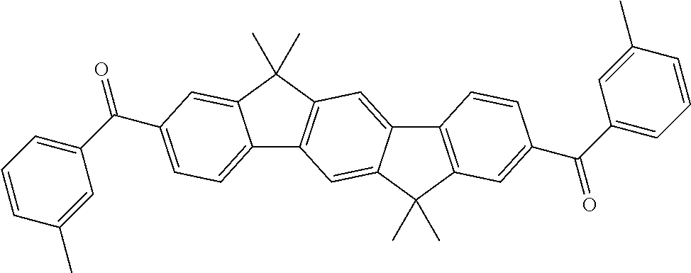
O=C(C1=CC=CC(C)=C1)C1=CC=C2C3=C(C(C)(C)C2=C1)C=C1C(=C3)C(C)(C)C2=C1C=CC(C(C1=CC=CC(C)=C1)=O)=C2
